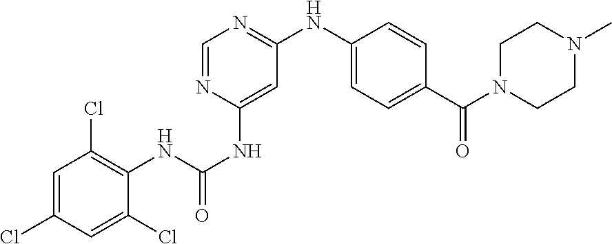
C1=C(Cl)C=C(Cl)C(NC(NC2=CC(NC3=CC=C(C(N4CCN(C)CC4)=O)C=C3)=NC=N2)=O)=C1Cl
